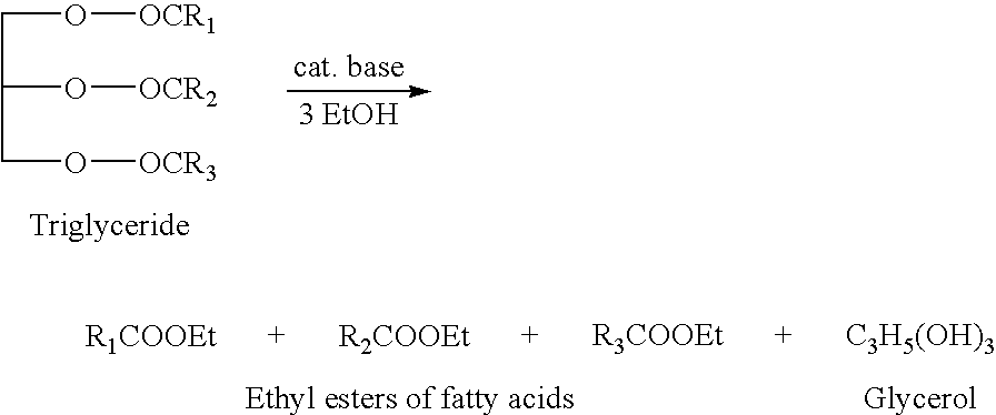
[C3H5(OH)3].[R1COOEt].[R2COOEt].[R3COOEt].C(O[OCR1])C(O[OCR2])CO[OCR3]
